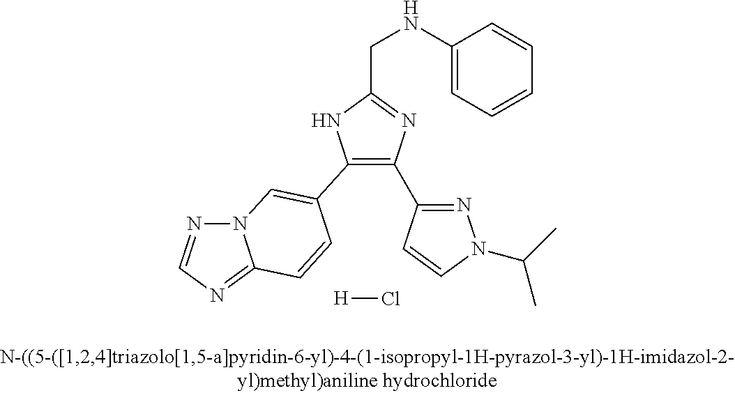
C1(C2=CN3N=CN=C3C=C2)=C(C2=NN(C(C)C)C=C2)N=C(CNC2=CC=CC=C2)N1.[H]Cl
